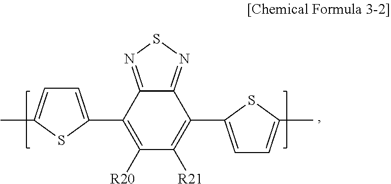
C12=NSN=C1C(C1=CC=C(C)S1)=C([R20])C([R21])=C2C1=CC=C(C)S1
